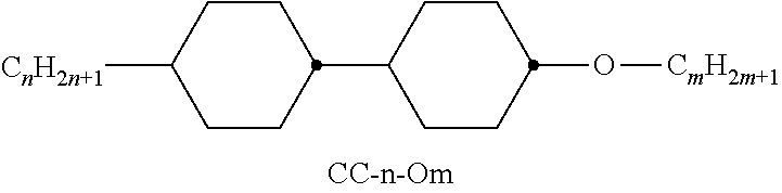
O(C1CCC(C2CCC([CnH2n+1])CC2)CC1)[CmH2m+1]
